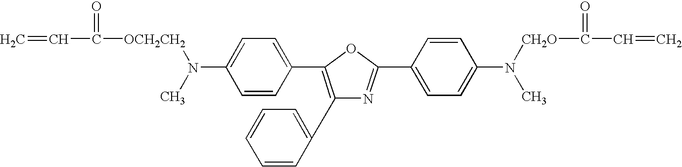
C1(C2=CC=CC=C2)=C(C2=CC=C(N(C)[OCH2CH2]C(=O)C=C)C=C2)OC(C2=CC=C(N([CH2O]C(=O)C=C)C)C=C2)=N1
